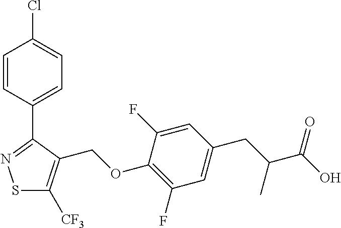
S1C([CF3])=C(COC2=C(F)C=C(CC(C(O)=O)C)C=C2F)C(C2=CC=C(Cl)C=C2)=N1
